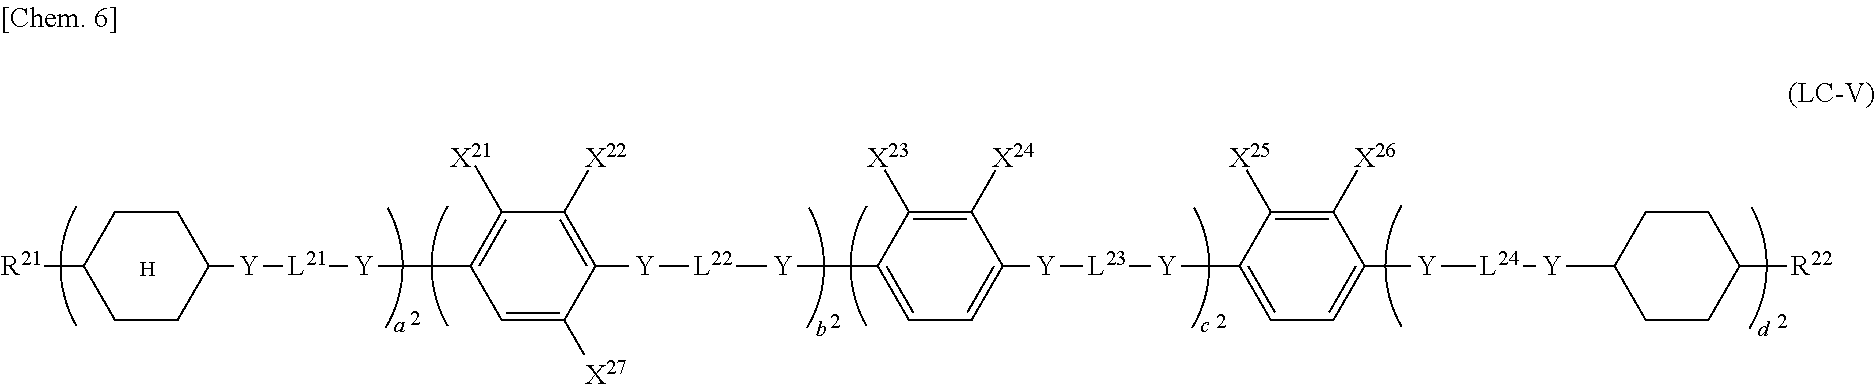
[H].[R21]C1CCC([Y][L21][Y]C2=C([X21])C([X22])=C([Y][L22][Y]C3=CC=C([Y][L23][Y]C4=CC=C([Y][L24][Y]C5CCC([R22])CC5)C([X26])=C4[X25])C([X24])=C3[X23])C([X27])=C2)CC1
